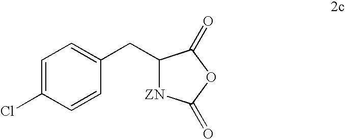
C1=C(Cl)C=CC(CC2[ZN]C(=O)OC2=O)=C1
